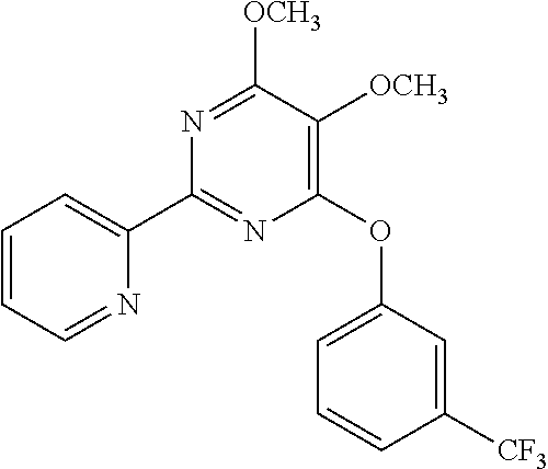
N1=C([OCH3])C([OCH3])=C(OC2=CC=CC([CF3])=C2)N=C1C1=CC=CC=N1
